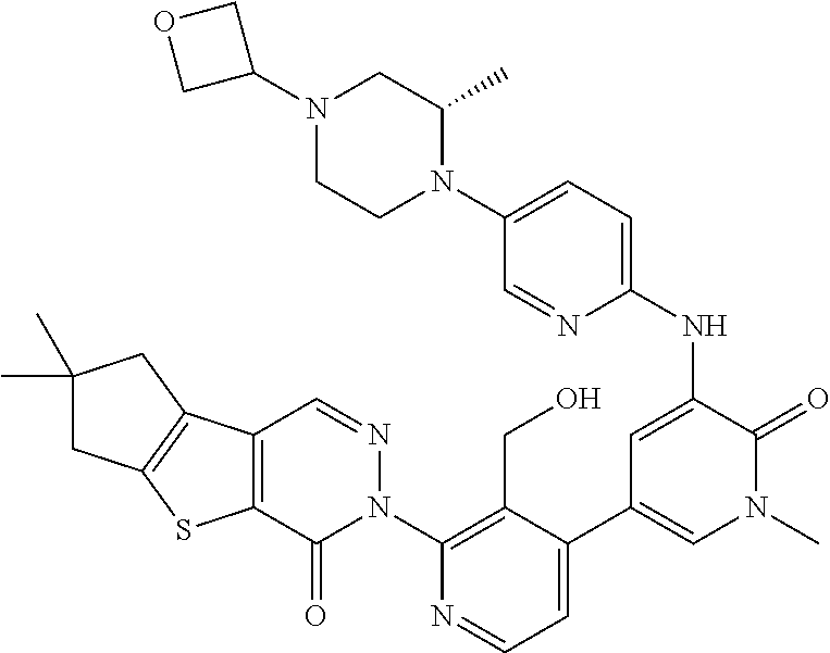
C12=C(C3=C(S1)C(=O)N(C1=C(CO)C(C4=CN(C)C(=O)C(NC5=CC=C(N6C(C)CN(C7COC7)CC6)C=N5)=C4)=CC=N1)N=C3)CC(C)(C)C2
